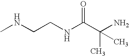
CNCCNC(C(N)(C)C)=O
